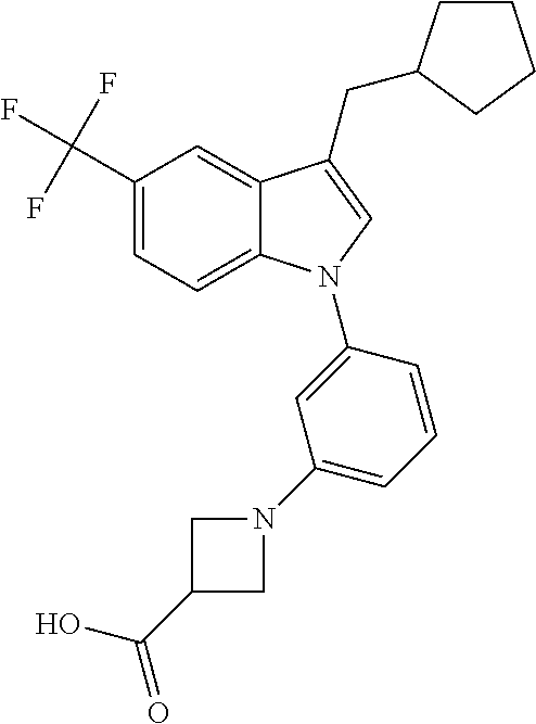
C1(C(F)(F)F)=CC=C2C(=C1)C(CC1CCCC1)=CN2C1=CC(N2CC(C(=O)O)C2)=CC=C1
